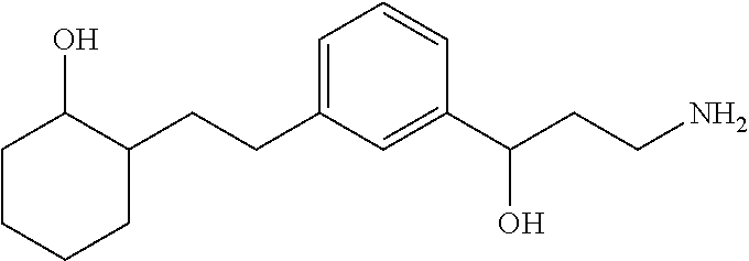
C1=C(CCC2C(O)CCCC2)C=C(C(CCN)O)C=C1
